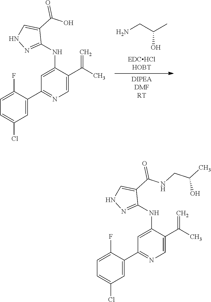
NCC(C)O.C1=C(C2=NC=C(C(C)=C)C(NC3=NNC=C3C(O)=O)=C2)C(F)=CC=C1Cl.C1=C(C2=NC=C(C(C)=C)C(NC3=NNC=C3C(NCC(C)O)=O)=C2)C(F)=CC=C1Cl
